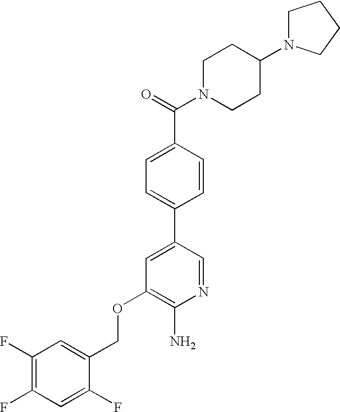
C(OC1=C(N)N=CC(C2=CC=C(C(=O)N3CCC(N4CCCC4)CC3)C=C2)=C1)C1=CC(F)=C(F)C=C1F
